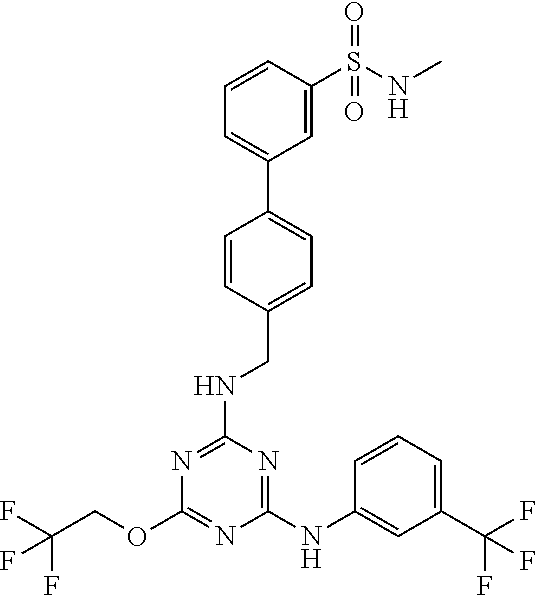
C1(NC2=CC(C(F)(F)F)=CC=C2)=NC(NCC2=CC=C(C3=CC=CC(S(NC)(=O)=O)=C3)C=C2)=NC(OCC(F)(F)F)=N1
